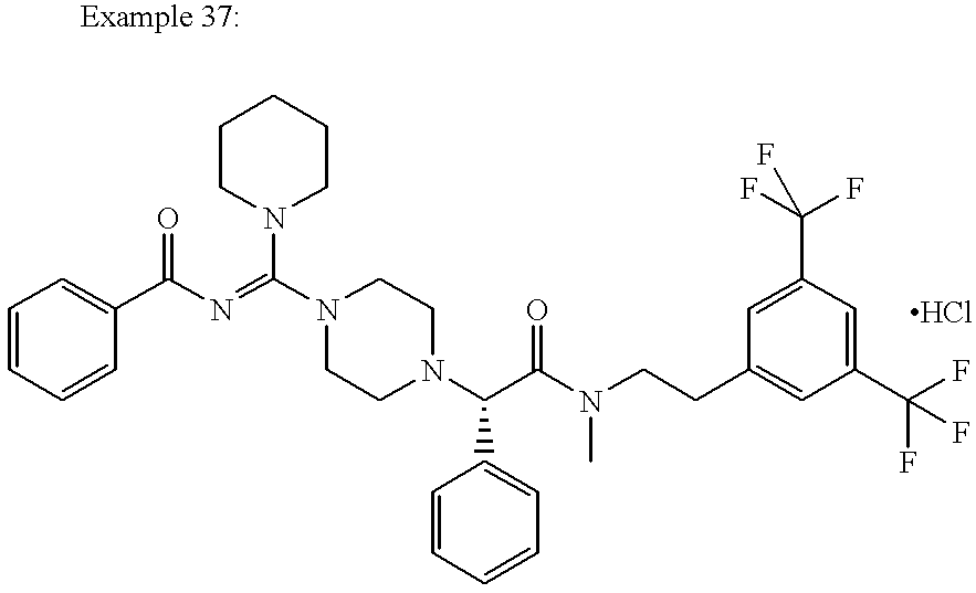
N1(C(=NC(C2=CC=CC=C2)=O)N2CCCCC2)CCN(C(C(N(CCC2=CC(C(F)(F)F)=CC(C(F)(F)F)=C2)C)=O)C2=CC=CC=C2)CC1
